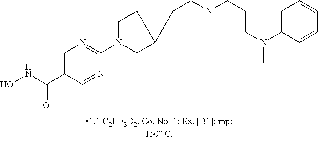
C1=C(C(NO)=O)C=NC(N2CC3C(C2)C3CNCC2=CN(C)C3=C2C=CC=C3)=N1
